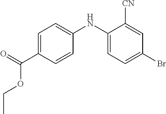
C1=C(C(=O)OCC)C=CC(NC2=CC=C(Br)C=C2[CN])=C1
